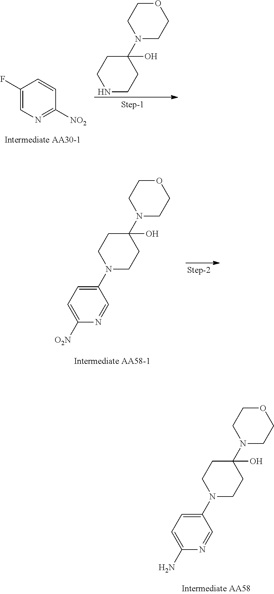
C1(F)=CN=C([NO2])C=C1.N1CCC(N2CCOCC2)(O)CC1.C1=C([O2N])N=CC(N2CCC(N3CCOCC3)(O)CC2)=C1.C1=C(N)N=CC(N2CCC(N3CCOCC3)(O)CC2)=C1
